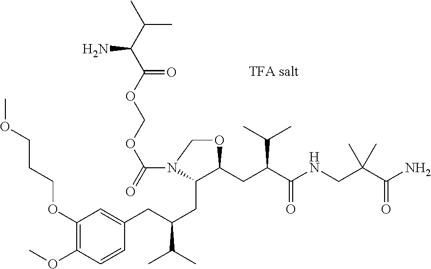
C1(OCCCOC)=C(OC)C=CC(CC(CC2C(CC(C(NCC(C(N)=O)(C)C)=O)C(C)C)OCN2C(=O)OCOC(C(C(C)C)N)=O)C(C)C)=C1
